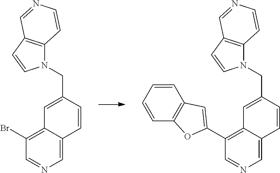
C1=C2C(=C(Br)C=N1)C=C(CN1C3=C(C=C1)C=NC=C3)C=C2.C1=C2C(=C(C3=CC4=C(O3)C=CC=C4)C=N1)C=C(CN1C3=C(C=C1)C=NC=C3)C=C2
